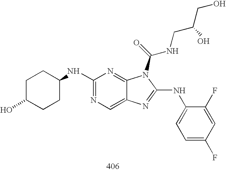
N1=C(NC2CCC(O)CC2)N=C2C(=C1)N=C(NC1=CC=C(F)C=C1F)N2C(=O)NCC(CO)O
